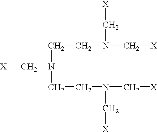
[X]CN(CCN(C[X])C[X])CCN(C[X])C[X]
